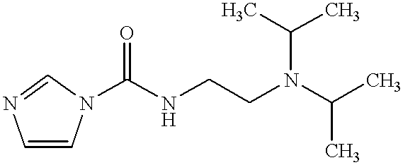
C1=CN(C(NCCN(C(C)C)C(C)C)=O)C=N1
